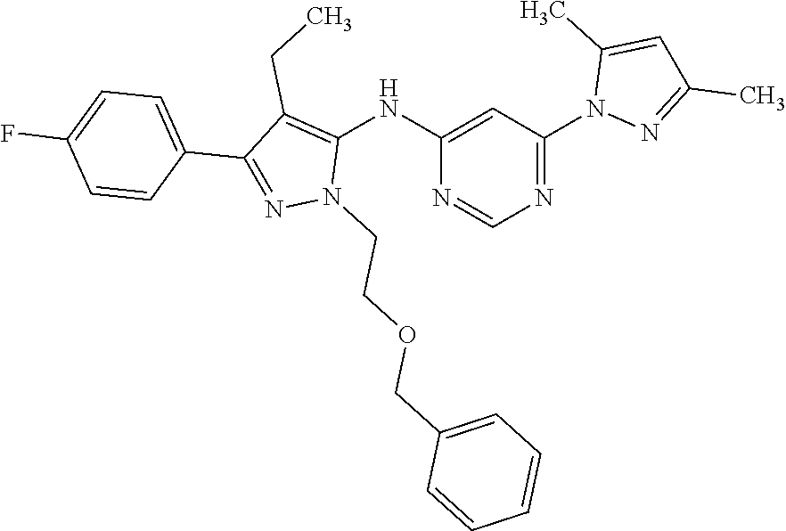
C1=C(C)N(C2=NC=NC(NC3=C(CC)C(C4=CC=C(F)C=C4)=NN3CCOCC3=CC=CC=C3)=C2)N=C1C
